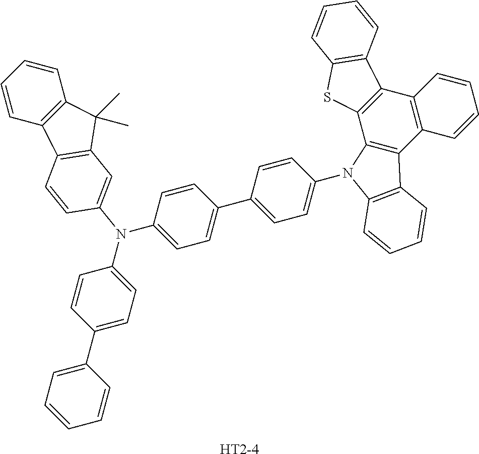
[HT2-4].C1(N(C2=CC=C(C3=CC=CC=C3)C=C2)C2=CC3=C(C4=C(C=CC=C4)C3(C)C)C=C2)=CC=C(C2=CC=C(N3C4=C(C5=C(C6=C4SC4=C6C=CC=C4)C=CC=C5)C4=C3C=CC=C4)C=C2)C=C1
